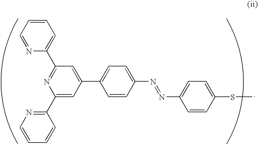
C1=CC=NC(C2=NC(C3=NC=CC=C3)=CC(C3=CC=C(N=NC4=CC=C(SC)C=C4)C=C3)=C2)=C1
